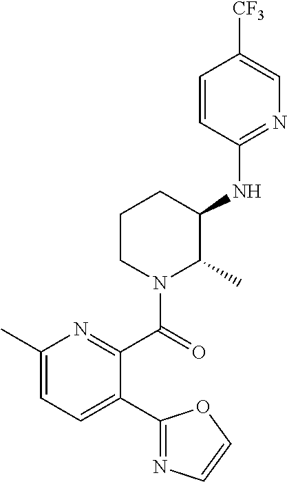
C1(C2=CC=C(C)N=C2C(N2C(C)C(NC3=NC=C([CF3])C=C3)CCC2)=O)=NC=CO1
